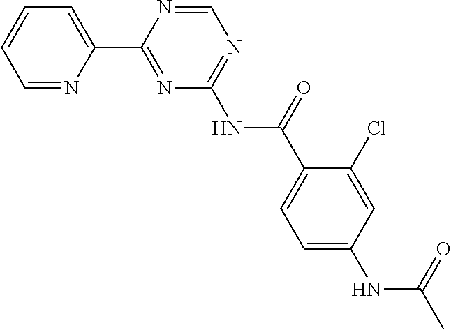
C1=NC(C2=NC(NC(=O)C3=CC=C(NC(C)=O)C=C3Cl)=NC=N2)=CC=C1
